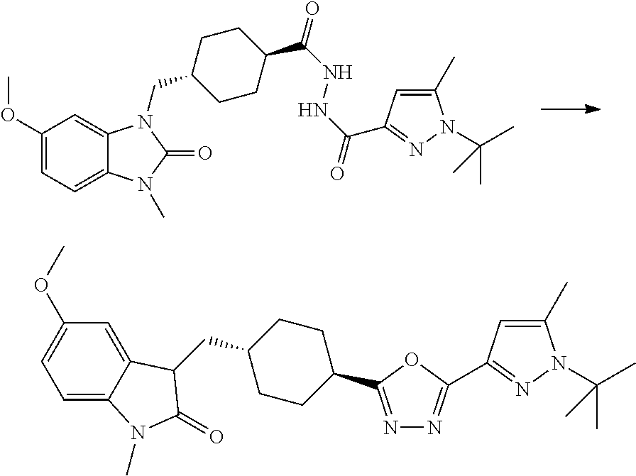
C1(OC)=CC=C2C(=C1)N(CC1CCC(C(NNC(=O)C3=NN(C(C)(C)C)C(C)=C3)=O)CC1)C(=O)N2C.C1=C2C(=CC(OC)=C1)C(CC1CCC(C3=NN=C(C4=NN(C(C)(C)C)C(C)=C4)O3)CC1)C(=O)N2C
